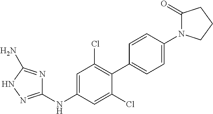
C1(NC2=CC(Cl)=C(C3=CC=C(N4C(=O)CCC4)C=C3)C(Cl)=C2)=NNC(N)=N1
